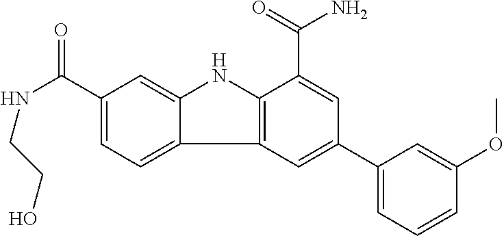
C1(C(=O)NCCO)=CC=C2C(=C1)NC1=C2C=C(C2=CC=CC(OC)=C2)C=C1C(=O)N
